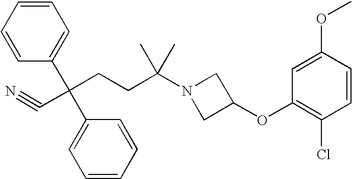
C1=CC=CC(C(C2=CC=CC=C2)(C#N)CCC(N2CC(OC3=C(Cl)C=CC(OC)=C3)C2)(C)C)=C1
